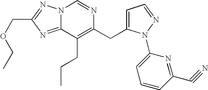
N12C(=NC(COCC)=N1)C(CCC)=C(CC1=CC=NN1C1=CC=CC(C#N)=N1)N=C2
